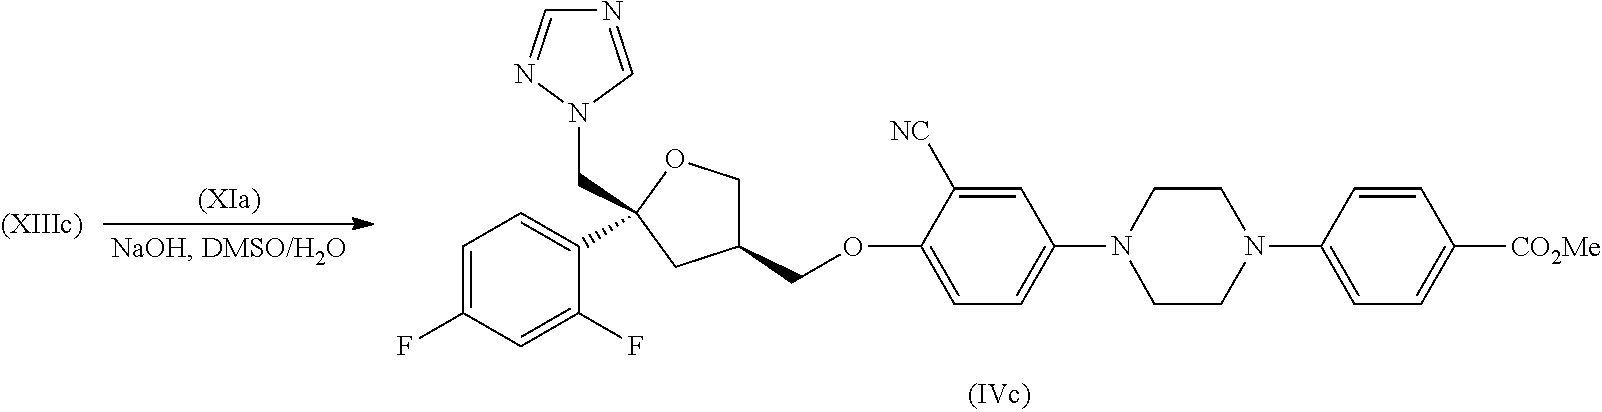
N1=CN(CC2(C3=CC=C(F)C=C3F)CC(COC3=CC=C(N4CCN(C5=CC=C([CO2Me])C=C5)CC4)C=C3[NC])CO2)N=C1
